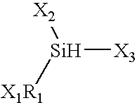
[Si]([X2])([X1R1])[X3]
